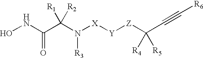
ONC(=O)C(N([R3])[X][Y][Z]C(C#C[R6])([R4])[R5])([R1])[R2]
